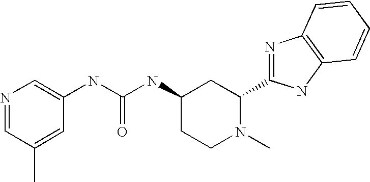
N1=CC(C)=CC(NC(NC2CCN(C)C(C3=NC4=C(N3)C=CC=C4)C2)=O)=C1
